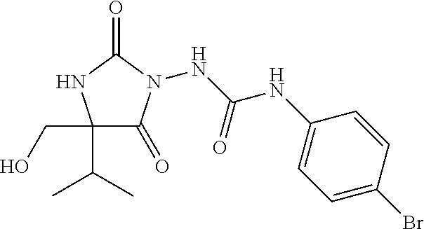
C1(C(C)C)(CO)C(=O)N(NC(NC2=CC=C(Br)C=C2)=O)C(=O)N1
